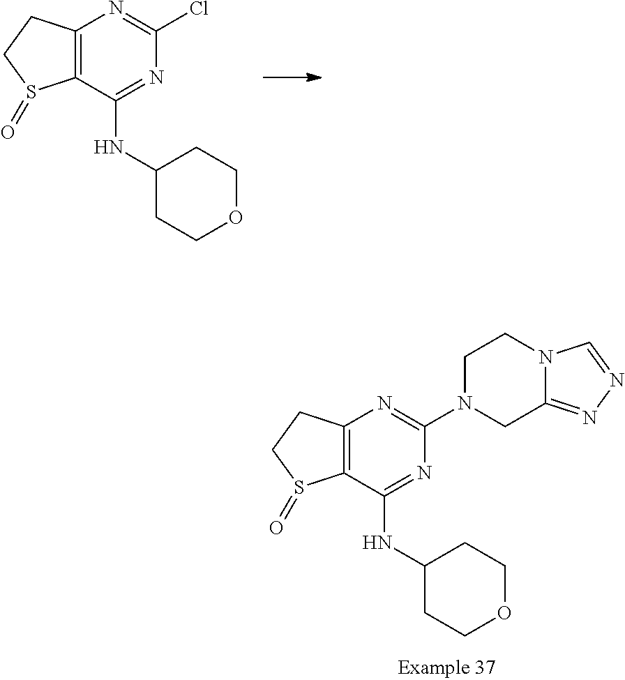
C12=C(C(NC3CCOCC3)=NC(N3CC4=NN=CN4CC3)=N1)S(=O)CC2.C12=C(C(NC3CCOCC3)=NC(Cl)=N1)S(=O)CC2
